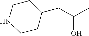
N1CCC(CC(C)O)CC1
